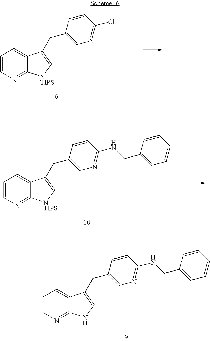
C1=CN=C2C(=C1)C(CC1=CN=C(Cl)C=C1)=C[NTIPS]2.C1=CN=C2C(=C1)C(CC1=CN=C(NCC3=CC=CC=C3)C=C1)=C[NTIPS]2.C1=CN=C2C(=C1)C(CC1=CN=C(NCC3=CC=CC=C3)C=C1)=CN2
